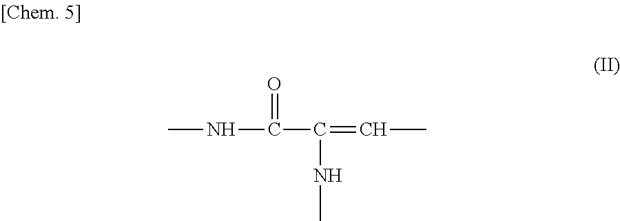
CNC(C(=CC)NC)=O
